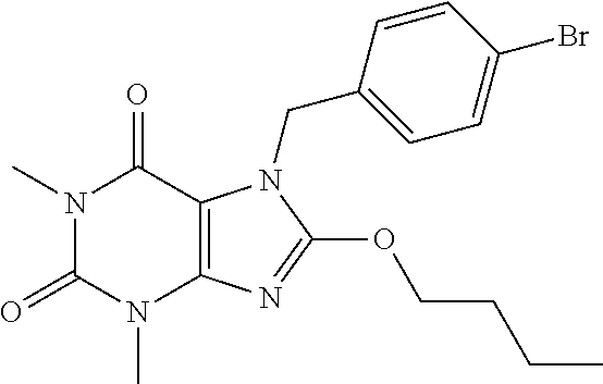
N1(C)C(=O)N(C)C2=C(C1=O)N(CC1=CC=C(Br)C=C1)C(OCCCC)=N2
